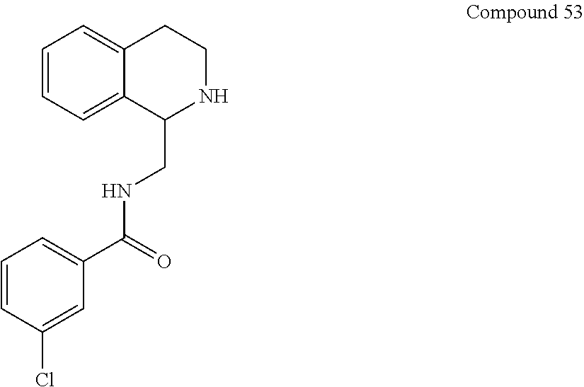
C1=CC=C2C(=C1)CCNC2CNC(C1=CC=CC(Cl)=C1)=O
